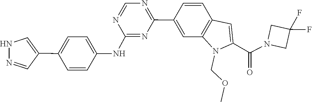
C1(F)(F)CN(C(C2=CC3=C(C=C(C4=NC=NC(NC5=CC=C(C6=CNN=C6)C=C5)=N4)C=C3)N2COC)=O)C1
